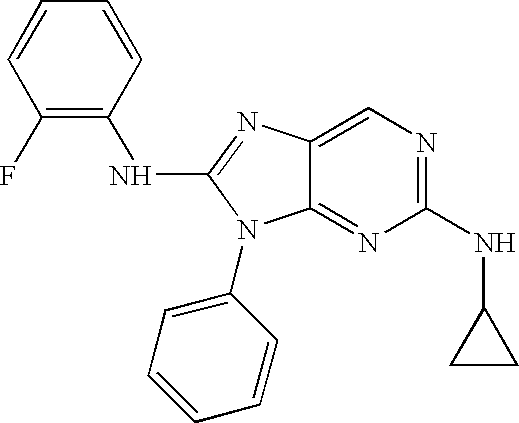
C1(F)=C(NC2=NC3=CN=C(NC4CC4)N=C3N2C2=CC=CC=C2)C=CC=C1
